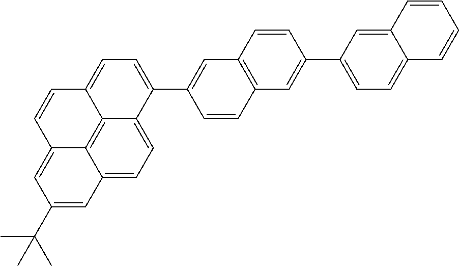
C12=CC(C(C)(C)C)=CC3=CC=C4C(=C13)C(=CC=C4C1=CC3=C(C=C1)C=C(C1=CC=C4C(=C1)C=CC=C4)C=C3)C=C2
